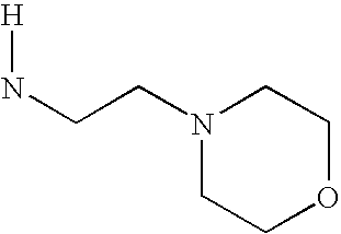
[H]NCCN1CCOCC1
